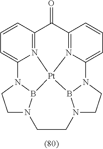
C1=CC2=N3C(=C1)N1CCN4B1[Pt]31N3=C(C2=O)C=CC=C3N2B1N(CC2)CC4
